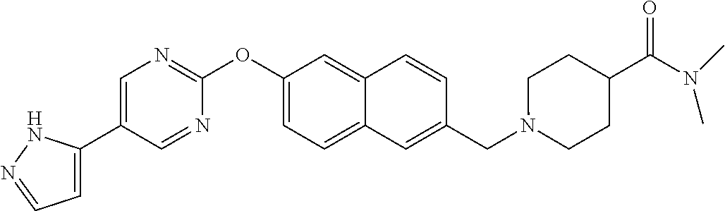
C1=C(C2=CN=C(OC3=CC=C4C(=C3)C=CC(CN3CCC(C(N(C)C)=O)CC3)=C4)N=C2)NN=C1
